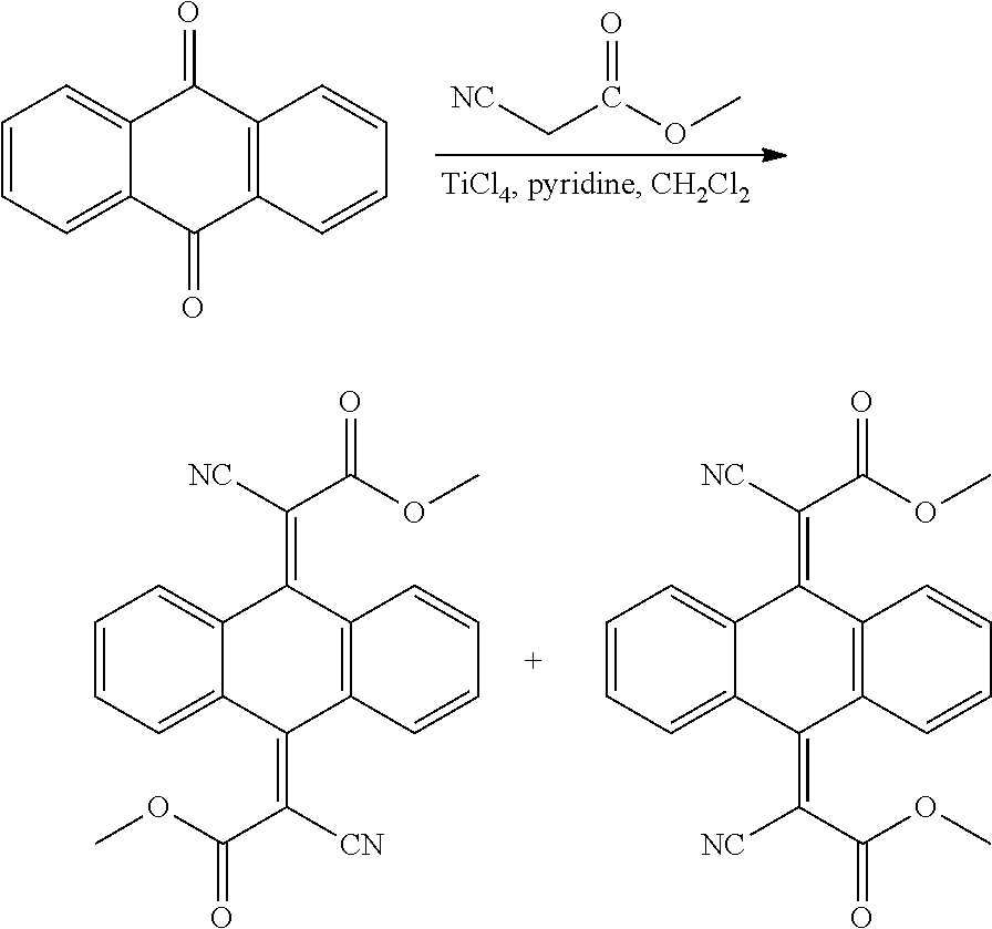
C1=CC=C2C(=C1)C(=O)C1=C(C2=O)C=CC=C1.[NC]CC(OC)=O.C1=CC=C2C(=C1)C(=C(C(=O)OC)[NC])C1=C(C2=C(C(OC)=O)[NC])C=CC=C1.C1=CC=C2C(=C1)C(=C(C(=O)OC)[NC])C1=C(C2=C(C(OC)=O)[CN])C=CC=C1
